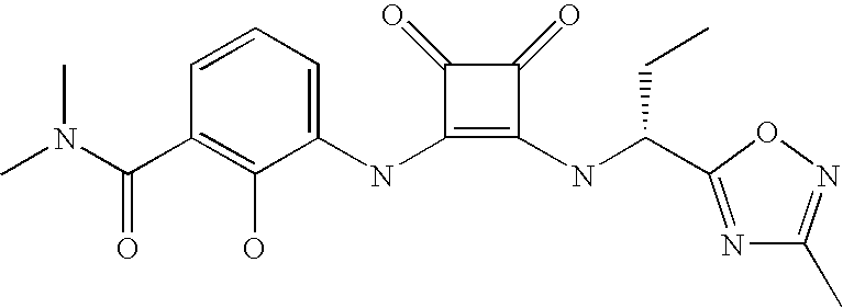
C(C1=C(O)C(NC2=C(NC(CC)C3=NC(C)=NO3)C(=O)C2=O)=CC=C1)(=O)N(C)C
